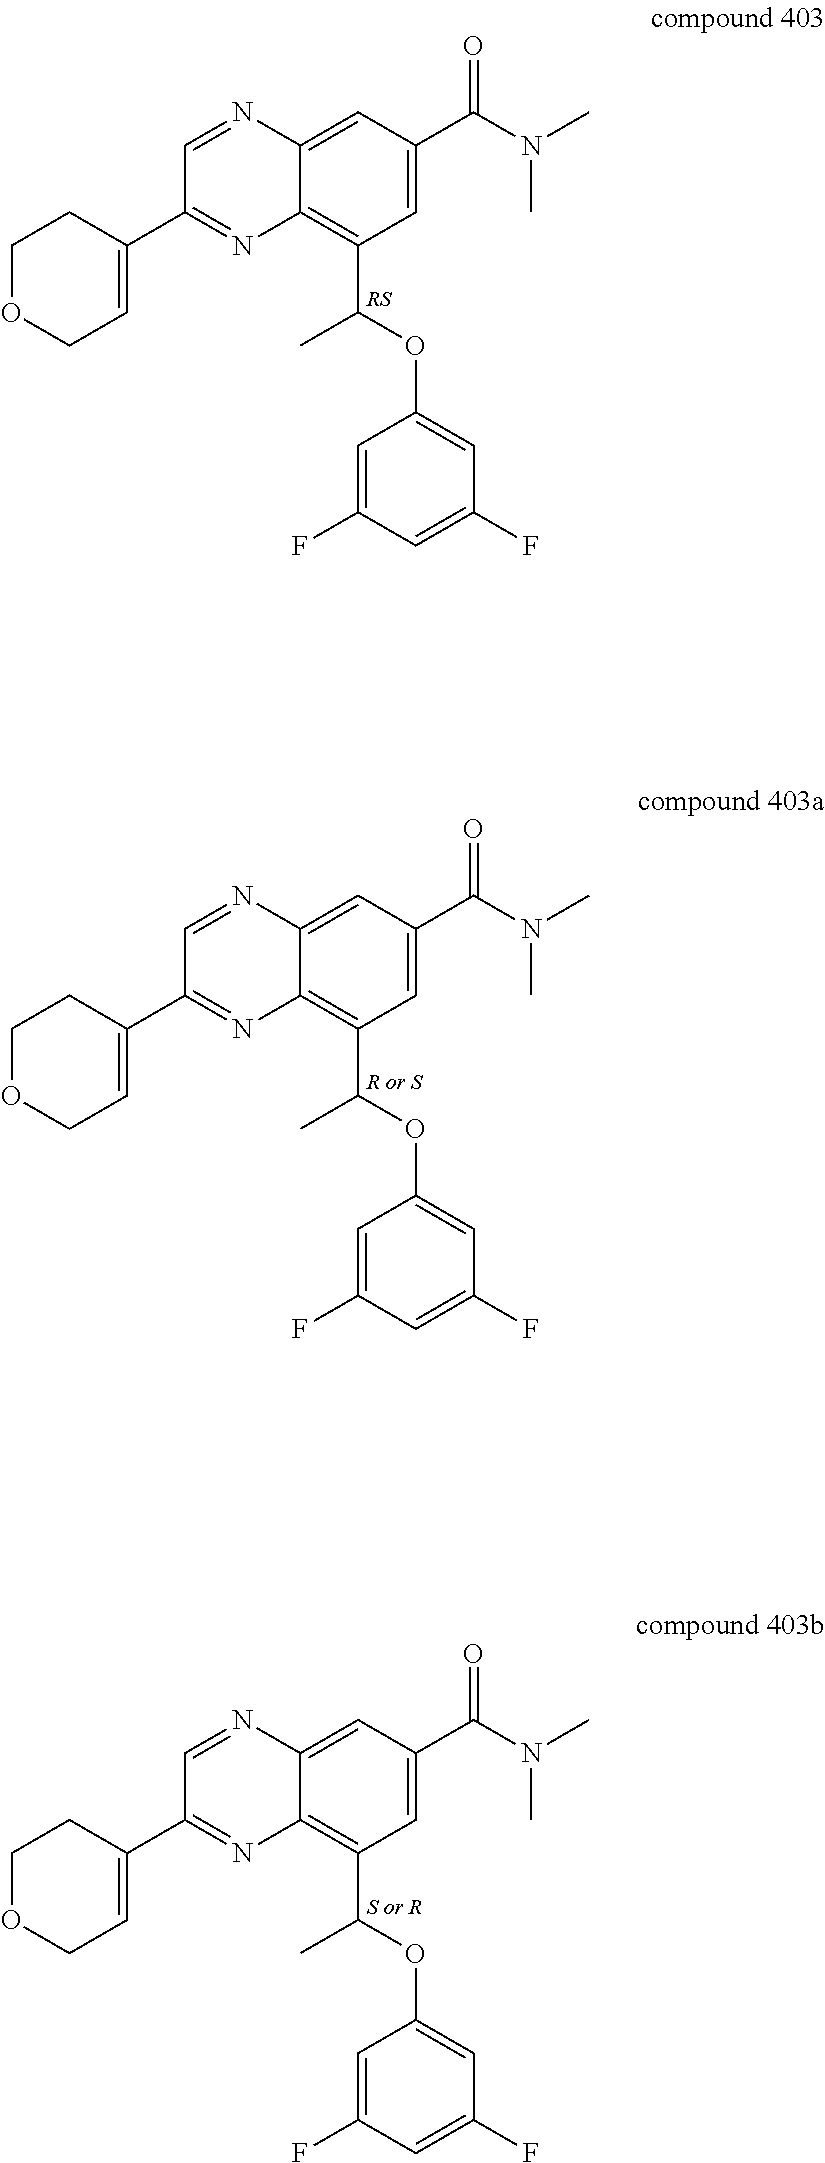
C1OCC=C(C2=NC3=C(C(C)OC4=CC(F)=CC(F)=C4)C=C(C(=O)N(C)C)C=C3N=C2)C1.C1OCC=C(C2=NC3=C(C(C)OC4=CC(F)=CC(F)=C4)C=C(C(=O)N(C)C)C=C3N=C2)C1.C1OCC=C(C2=NC3=C(C(C)OC4=CC(F)=CC(F)=C4)C=C(C(=O)N(C)C)C=C3N=C2)C1
